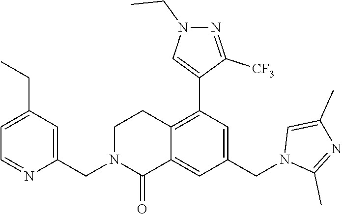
C1(CN2C(=O)C3=CC(CN4C(C)=NC(C)=C4)=CC(C4=CN(CC)N=C4[CF3])=C3CC2)=CC(CC)=CC=N1
